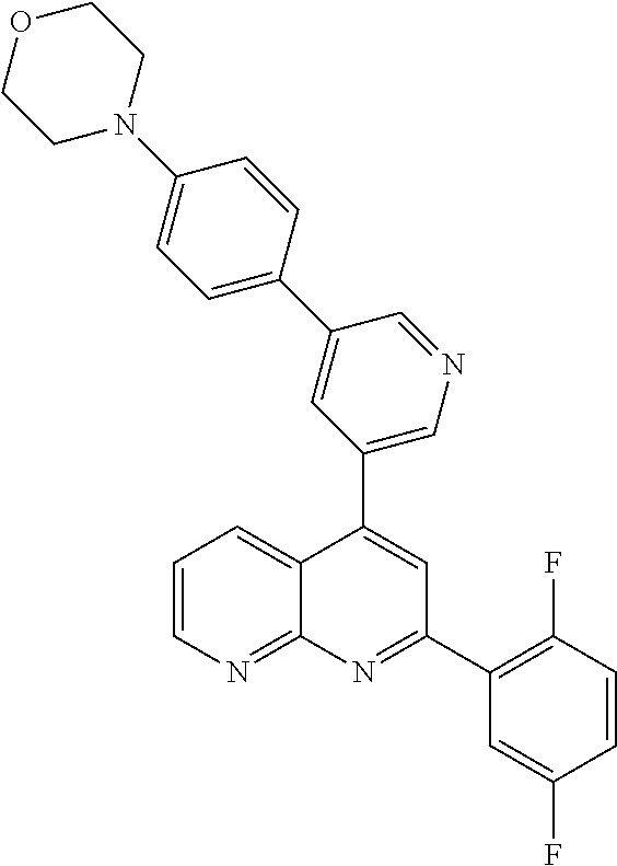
C1(C2=CC(C3=C(F)C=CC(F)=C3)=NC3=NC=CC=C23)=CN=CC(C2=CC=C(N3CCOCC3)C=C2)=C1
